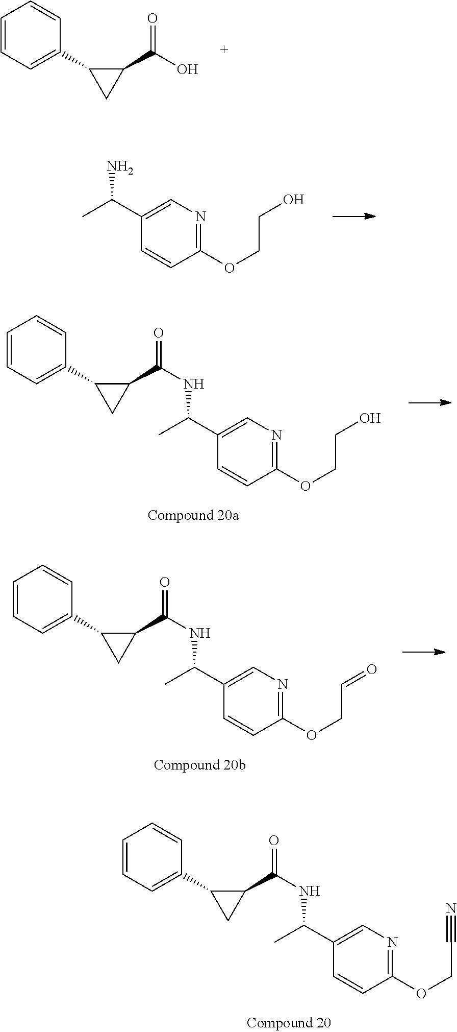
C1(OCCO)=NC=C(C(C)N)C=C1.C1=CC=C(C2CC2C(=O)NC(C2=CN=C(OCCO)C=C2)C)C=C1.C1=CC=C(C2CC2C(=O)NC(C2=CN=C(OCC=O)C=C2)C)C=C1.C1=CC=C(C2CC2C(=O)NC(C2=CN=C(OCC#N)C=C2)C)C=C1.C1=CC=C(C2CC2C(O)=O)C=C1
